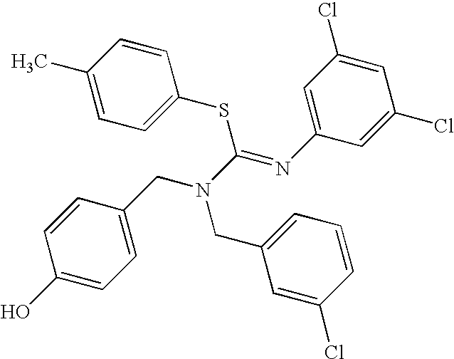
C1=CC(CN(C(SC2=CC=C(C)C=C2)=NC2=CC(Cl)=CC(Cl)=C2)CC2=CC=CC(Cl)=C2)=CC=C1O
